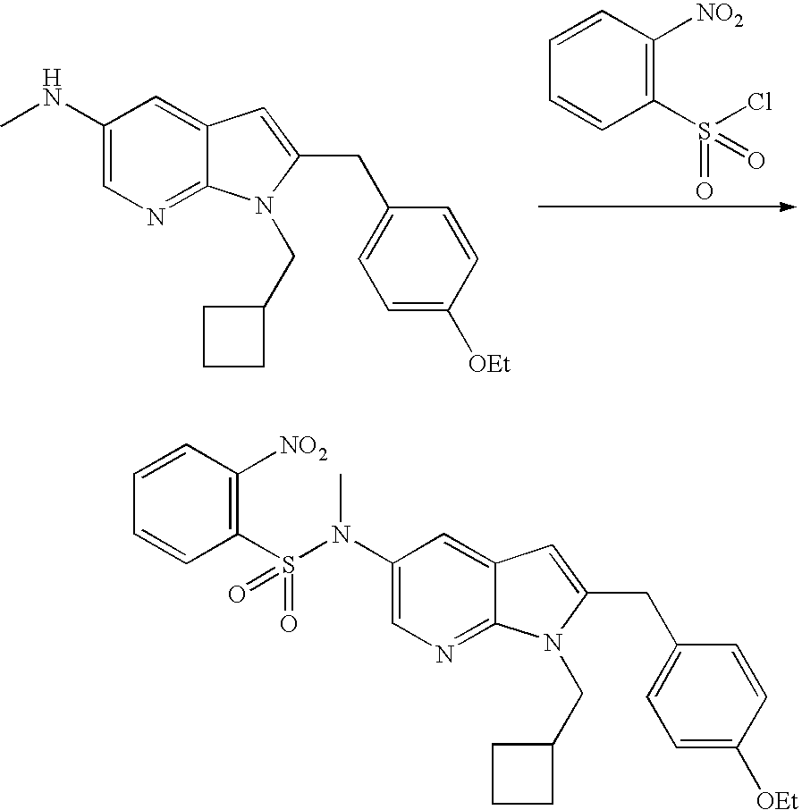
C1(NC)=CN=C2C(=C1)C=C(CC1=CC=C([OEt])C=C1)N2CC1CCC1.C1(S(Cl)(=O)=O)=C([NO2])C=CC=C1.C1(N(S(C2=C([NO2])C=CC=C2)(=O)=O)C)=CN=C2C(=C1)C=C(CC1=CC=C([OEt])C=C1)N2CC1CCC1
